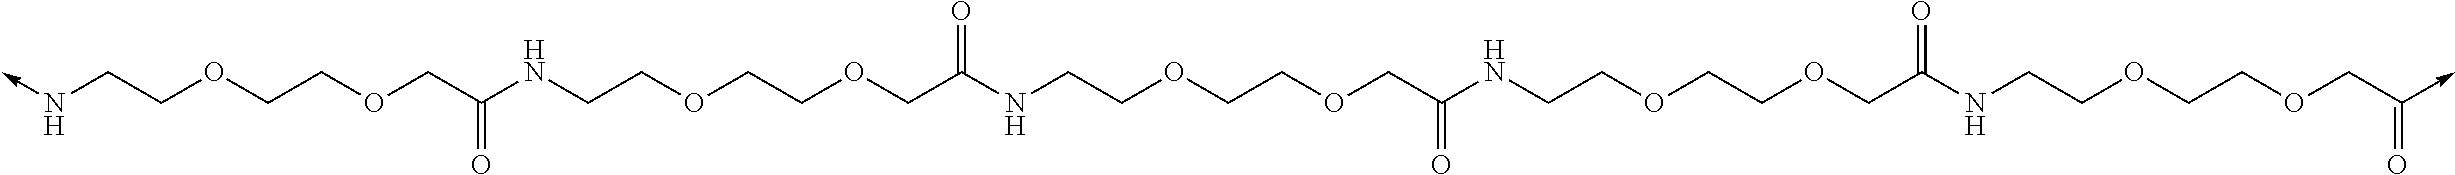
N(->C)CCOCCOCC(NCCOCCOCC(NCCOCCOCC(NCCOCCOCC(NCCOCCOCC(=O)->C)=O)=O)=O)=O
